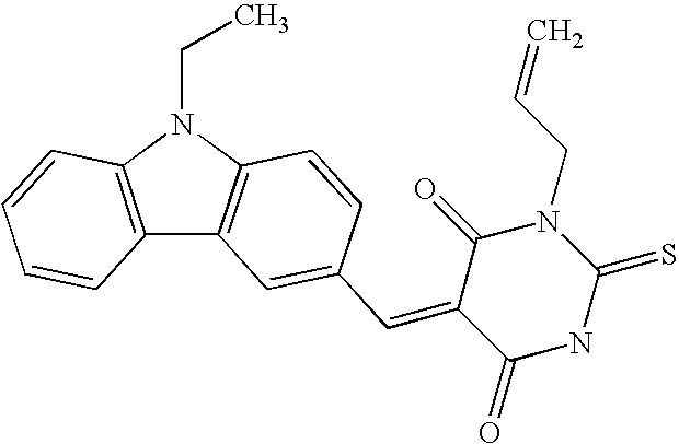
C12=C(N(CC)C3=C1C=C(C=C1C(=O)NC(=S)N(CC=C)C1=O)C=C3)C=CC=C2
